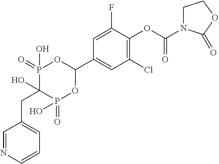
C1(Cl)=C(OC(N2CCOC2=O)=O)C(F)=CC(C2OP(=O)(O)C(O)(CC3=CC=CN=C3)P(=O)(O)O2)=C1
